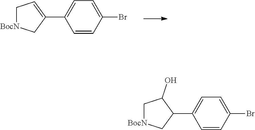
C1=CC(Br)=CC=C1C1=CC[BocN]C1.C1=CC(Br)=CC=C1C1C(O)C[BocN]C1
